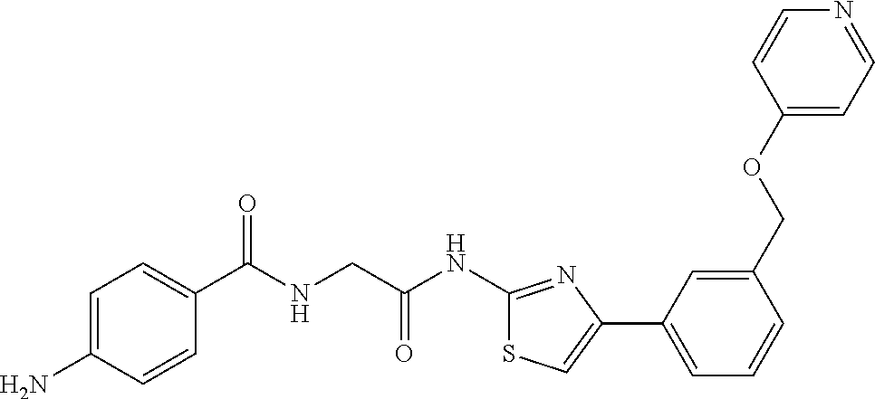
C1=C(N)C=CC(C(NCC(NC2=NC(C3=CC=CC(COC4=CC=NC=C4)=C3)=CS2)=O)=O)=C1
